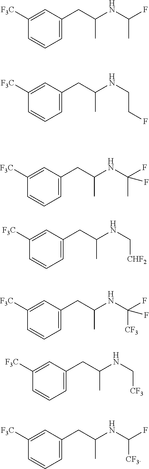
C1([F3C])=CC(CC(NC(F)C)C)=CC=C1.C1([F3C])=CC(CC(NCCF)C)=CC=C1.C1([F3C])=CC(CC(NC(F)(C)F)C)=CC=C1.C1([F3C])=CC(CC(NC[CHF2])C)=CC=C1.C1([F3C])=CC(CC(NC(F)([CF3])F)C)=CC=C1.C1([F3C])=CC(CC(NC[CF3])C)=CC=C1.C1([F3C])=CC(CC(NC(F)[CF3])C)=CC=C1
